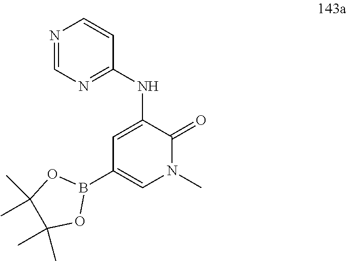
N1=CN=C(NC2=CC(B3OC(C)(C)C(C)(C)O3)=CN(C)C2=O)C=C1
